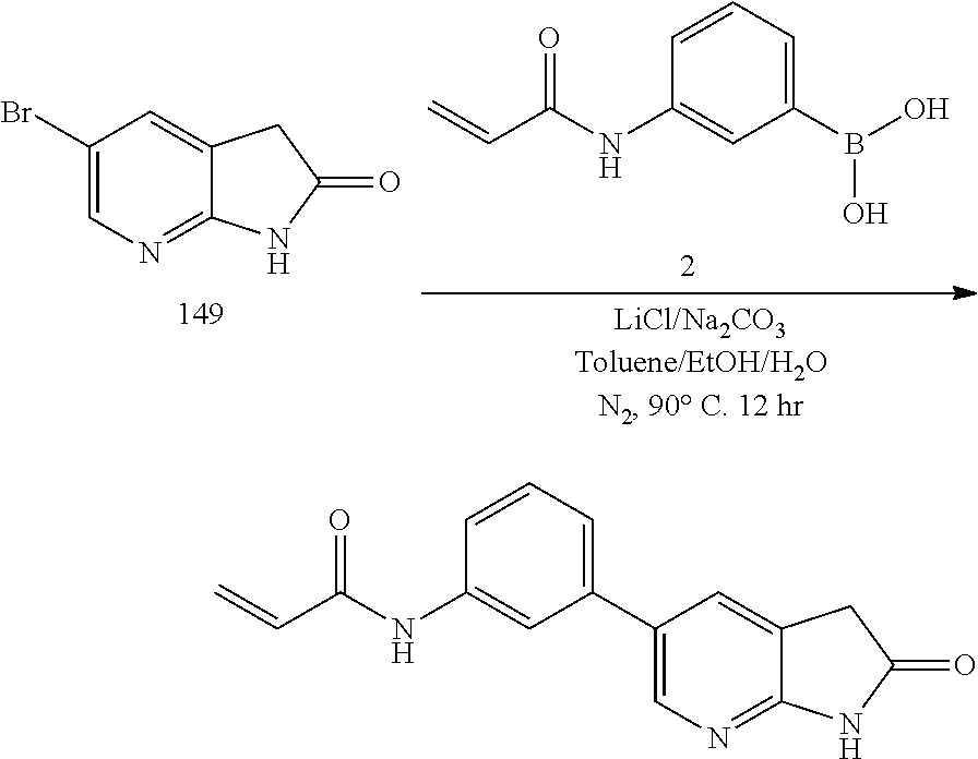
C1(B(O)O)=CC=CC(NC(C=C)=O)=C1.C1(Br)=CN=C2C(=C1)CC(=O)N2.C=CC(NC1=CC(C2=CN=C3C(=C2)CC(=O)N3)=CC=C1)=O
